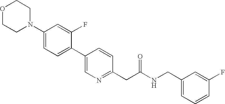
C1(N2CCOCC2)=CC=C(C2=CN=C(CC(NCC3=CC=CC(F)=C3)=O)C=C2)C(F)=C1
